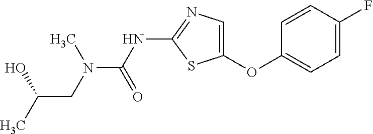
C1=CC(F)=CC=C1OC1=CN=C(NC(=O)N(C)CC(O)C)S1
